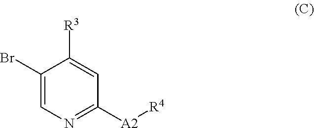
C1(Br)=CN=C([A2][R4])C=C1[R3]
